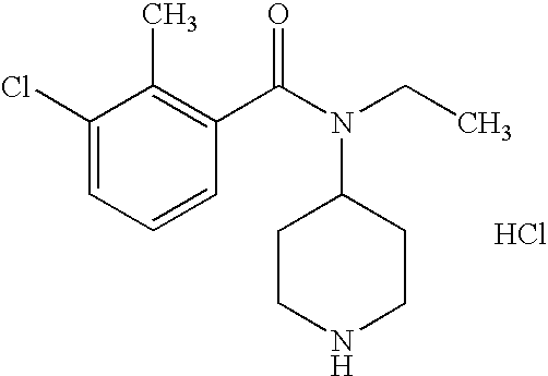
C1(Cl)=CC=CC(C(N(CC)C2CCNCC2)=O)=C1C.Cl
